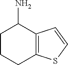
C12=C(CCCC1N)SC=C2
